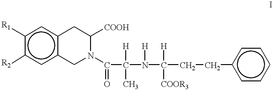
c1([R1])c([R2])cc2c(c1)CC([COOH])N(C(C(N(C(CCc1ccccc1)([H])[COOR3])[H])([H])C)=O)C2
